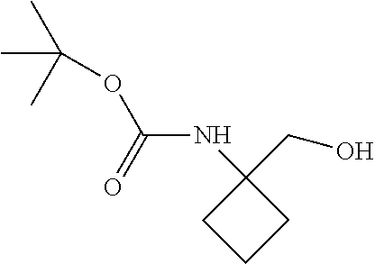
C(=O)(OC(C)(C)C)NC1(CO)CCC1
